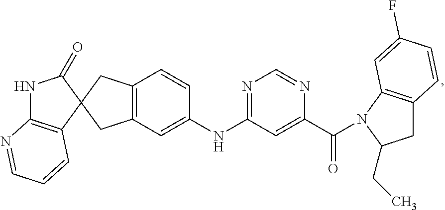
C1(=O)NC2=C(C=CC=N2)C12CC1=C(C2)C=CC(NC2=NC=NC(C(=O)N3C4=C(CC3CC)C=CC(F)=C4)=C2)=C1
